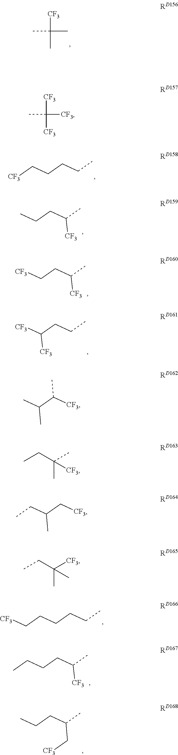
[CF3]C(C)(C)C.[CF3]CCCCC.CCCC(C)[CF3].[CF3]CCC(C)[CF3].[CF3]C(CCC)[CF3].[CF3]CCCCCC.CCCCC(C)[CF3].CCCC(C)C[CF3].[CF3]C([CF3])([CF3])C.CC(C([CF3])C)C.CCC([CF3])(C)C.CCC(C[CF3])C.CCC(C)(C)[CF3]
